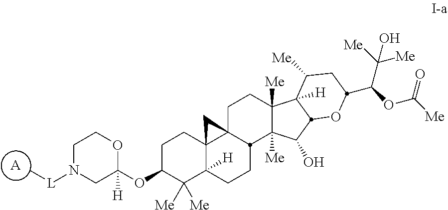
[A].C1C(OC2([H])OCCN([L]C)C2)C([Me])([Me])C2([H])C3(C1)C1(CCC4([Me])C([Me])(C(O)C5C4([H])C([Me])CC(C(OC(=O)[Me])C([Me])([Me])O)O5)C1CC2)C3
